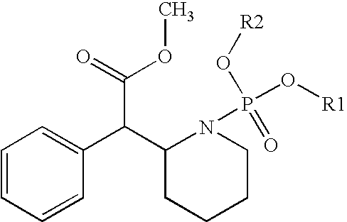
C1=CC=CC(C(C2CCCCN2P(O[R1])(=O)O[R2])C(=O)OC)=C1
